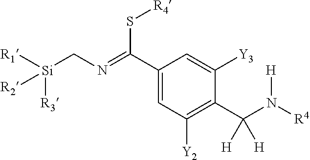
C1(C(S[R4])=NC[Si]([R1])([R3])[R2])=CC([Y2])=C(C(N([R4])[H])([H])[H])C([Y3])=C1
